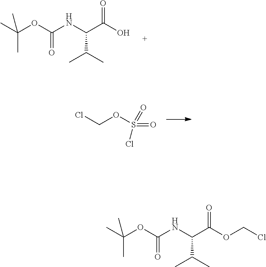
CC(OC(NC(C(C)C)C(=O)O)=O)(C)C.ClCOS(=O)(=O)Cl.CC(OC(NC(C(C)C)C(OCCl)=O)=O)(C)C
